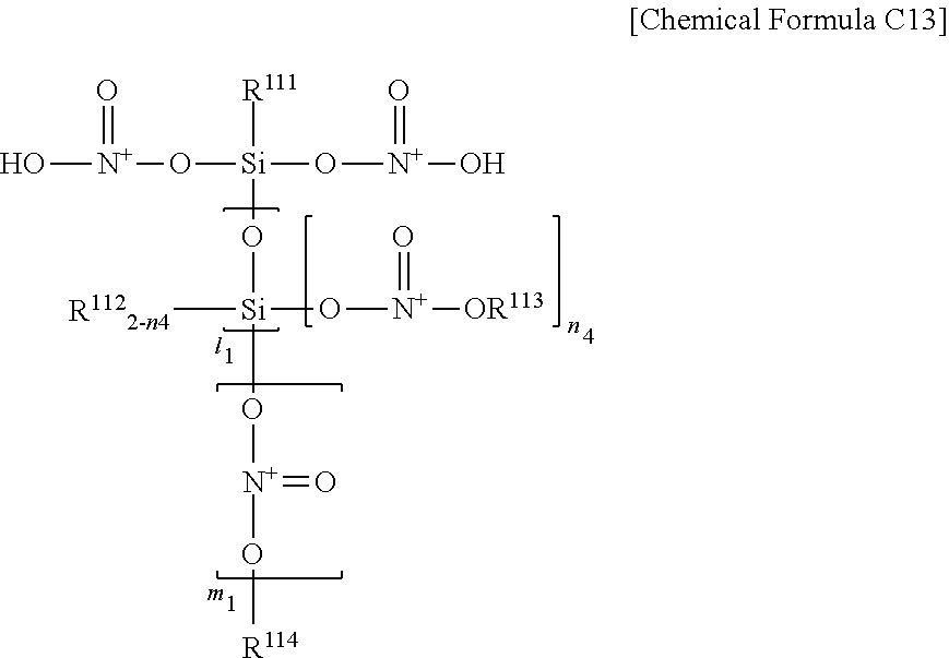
O[N+](=O)O[Si]([R111])(O[N+](=O)O)O[Si](O[N+](O[R114])=O)(O[N+](=O)[OR113])[R1122-n4]
